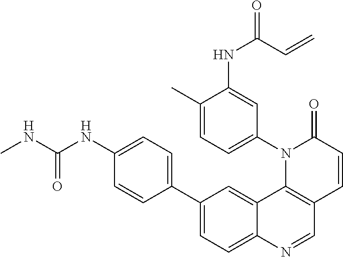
C12=CC(C3=CC=C(NC(NC)=O)C=C3)=CC=C1N=CC1=C2N(C2=CC=C(C)C(NC(C=C)=O)=C2)C(=O)C=C1
